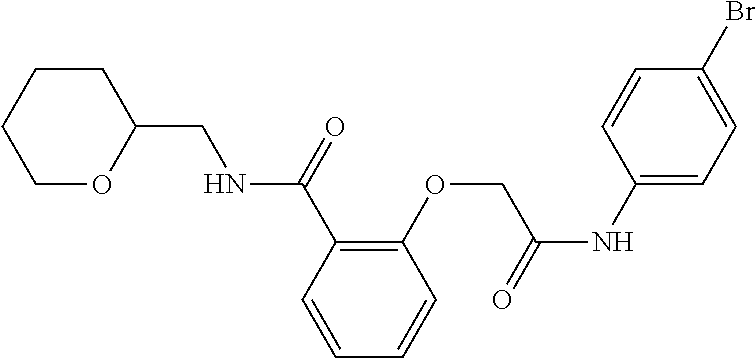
C1=CC=CC(OCC(NC2=CC=C(Br)C=C2)=O)=C1C(=O)NCC1CCCCO1
